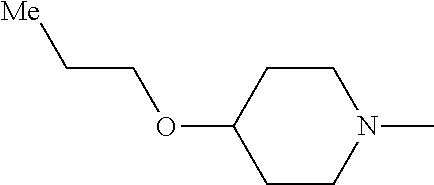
C1CN(C)CCC1OCC[Me]
